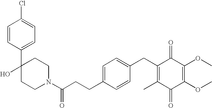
C1(=O)C(C)=C(CC2=CC=C(CCC(=O)N3CCC(C4=CC=C(Cl)C=C4)(O)CC3)C=C2)C(=O)C(OC)=C1OC
